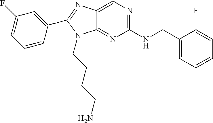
C1=CC(C2=NC3=CN=C(NCC4=CC=CC=C4F)N=C3N2CCCCN)=CC(F)=C1
